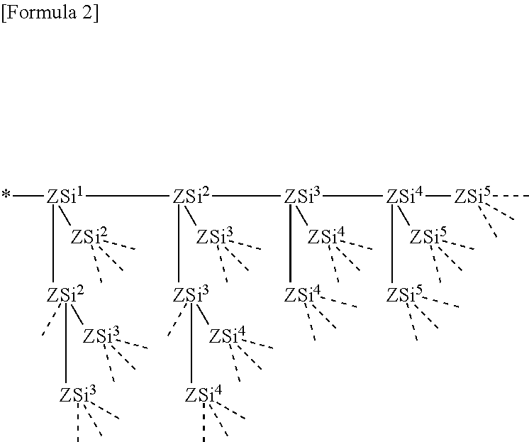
*[ZSi1]([ZSi2]([ZSi3](C)(C)C)(C)[ZSi3](C)(C)C)([ZSi2](C)(C)C)[ZSi2]([ZSi3]([ZSi4](C)(C)C)(C)[ZSi4](C)(C)C)([ZSi3](C)(C)C)[ZSi3]([ZSi4](C)(C)C)([ZSi4](C)(C)C)[ZSi4]([ZSi5](C)(C)C)([ZSi5](C)(C)C)[ZSi5](C)(C)C
